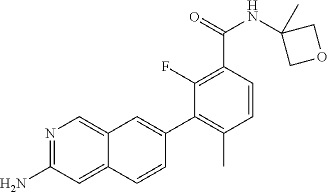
N1=C(N)C=C2C(=C1)C=C(C1=C(C)C=CC(C(NC3(C)COC3)=O)=C1F)C=C2
